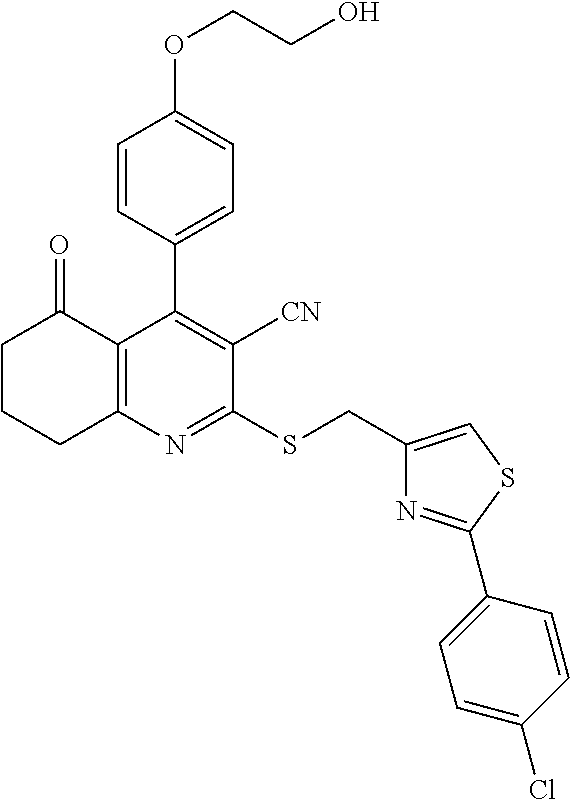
C1(CSC2=NC3=C(C(C4=CC=C(OCCO)C=C4)=C2[CN])C(=O)CCC3)=CSC(C2=CC=C(Cl)C=C2)=N1
